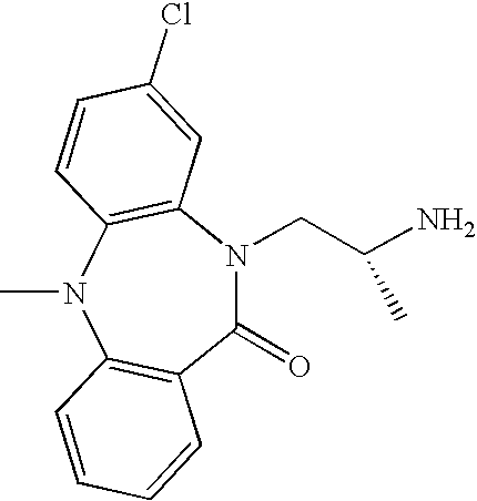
C1(=O)N(CC(N)C)C2=C(N(C)C3=C1C=CC=C3)C=CC(Cl)=C2
